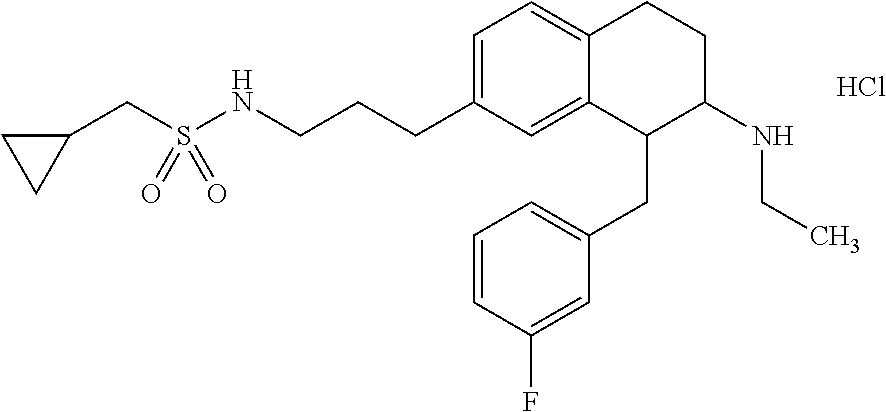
C1=C(CCCNS(CC2CC2)(=O)=O)C=C2C(=C1)CCC(NCC)C2CC1=CC=CC(F)=C1.Cl
